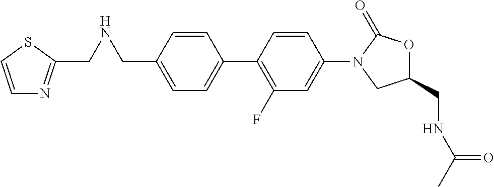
C1=C(CNCC2=NC=CS2)C=CC(C2=C(F)C=C(N3CC(CNC(C)=O)OC3=O)C=C2)=C1
